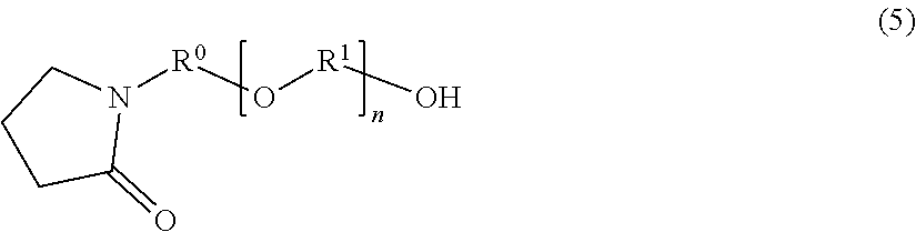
C1CC(=O)N([R0]O[R1]O)C1
